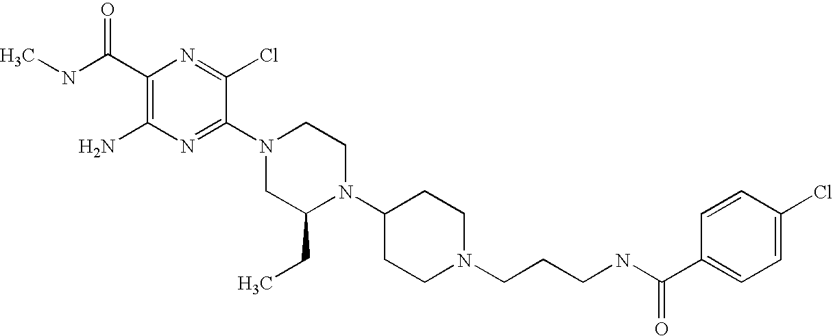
C1(C(NC)=O)=C(N)N=C(N2CC(CC)N(C3CCN(CCCNC(C4=CC=C(Cl)C=C4)=O)CC3)CC2)C(Cl)=N1
